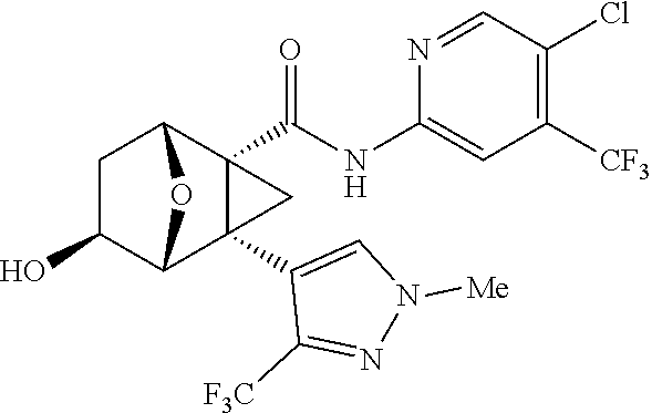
C1C(O)C2C3(C4=CN([Me])N=C4[F3C])C(C(NC4=CC([CF3])=C(Cl)C=N4)=O)(C1O2)C3
